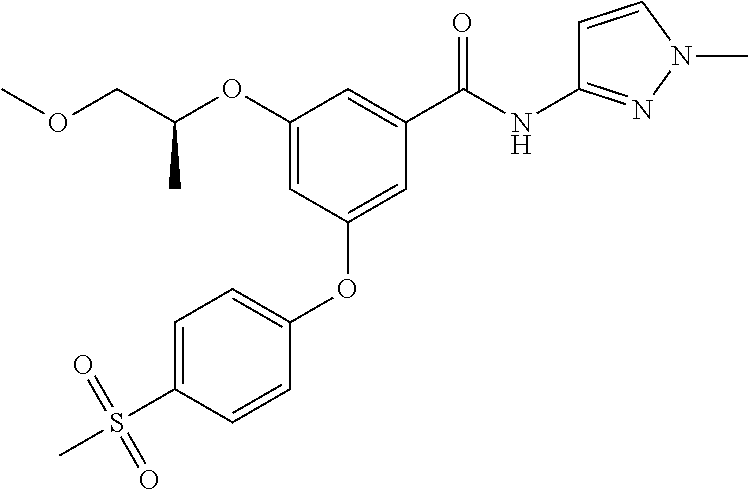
C1=CC(OC2=CC(C(NC3=NN(C)C=C3)=O)=CC(OC(COC)C)=C2)=CC=C1S(C)(=O)=O
